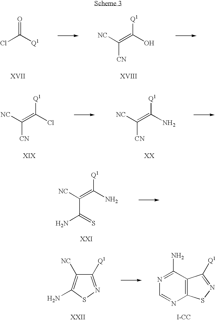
ClC([Q1])=O.C(=C(O)[Q1])([NC])[CN].C(=C(Cl)[Q1])([NC])[CN].C(=C(N)[Q1])([NC])[CN].C(=C(N)[Q1])([NC])C(N)=S.C1([Q1])=NSC(N)=C1[NC].N1=C(N)C2=C(N=C1)SN=C2[Q1].[I-CC]
